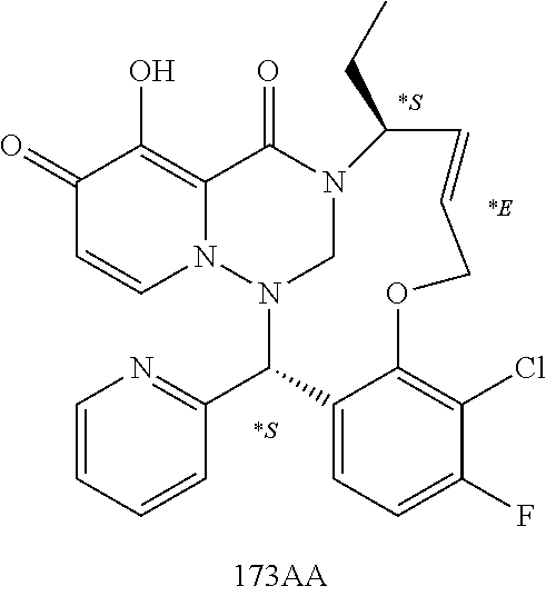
C1(=O)C=CN2C(=C1O)C(=O)N1CN2C(C2=NC=CC=C2)C2=CC=C(F)C(Cl)=C2OCC=CC1CC.[*S].[*E].[*S]
